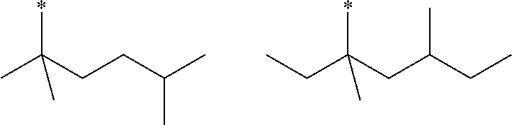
*C(CCC(C)C)(C)C.*C(CC(CC)C)(CC)C
